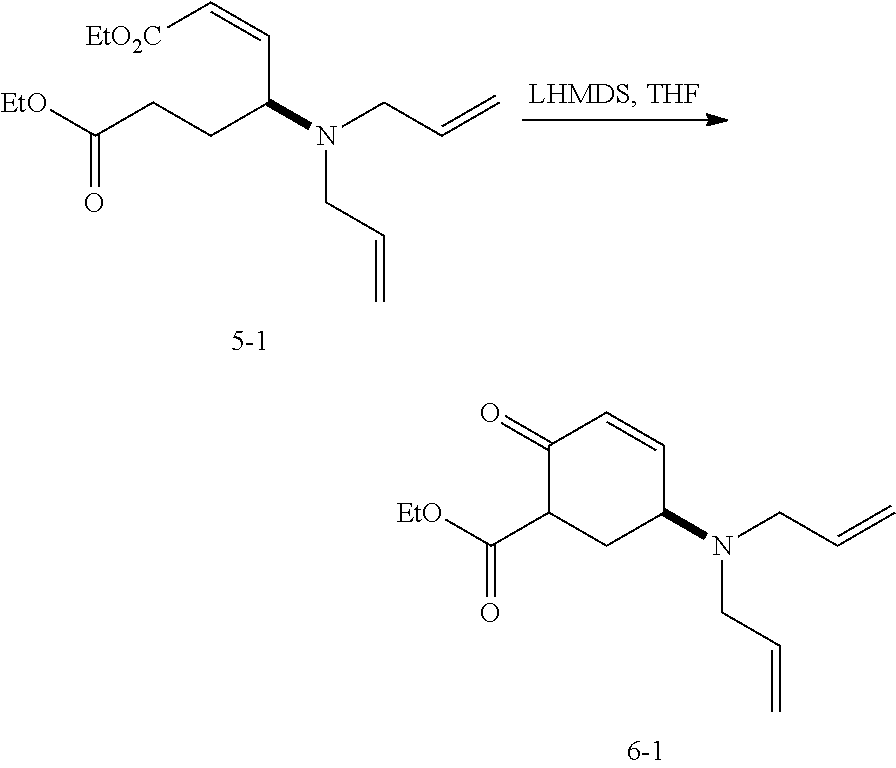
[EtO]C(C1CC(N(CC=C)CC=C)C=CC1=O)=O.[EtO]C(CCC(N(CC=C)CC=C)C=C[EtO2C])=O
